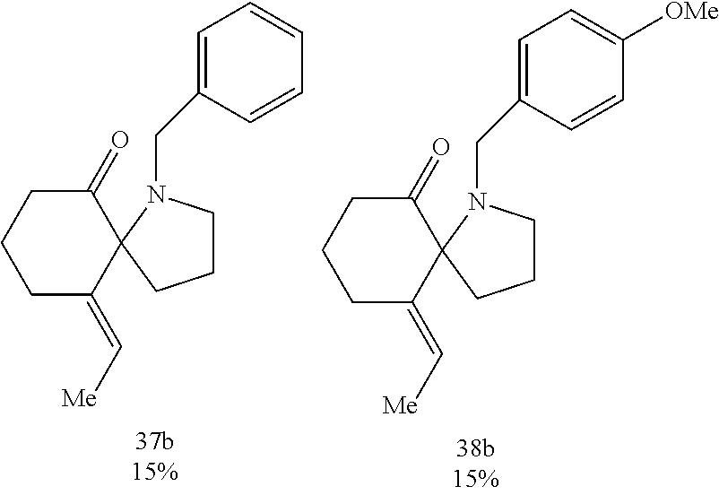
C1C(=C[Me])C2(C(=O)CC1)CCCN2CC1=CC=C([OMe])C=C1.C1C(=C[Me])C2(C(=O)CC1)CCCN2CC1=CC=CC=C1
